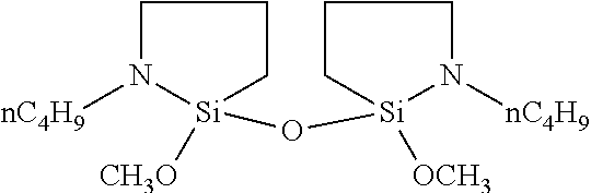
[Si]1([CH3O])(O[Si]2([OCH3])N([nC4H9])CCC2)CCCN1[nC4H9]
